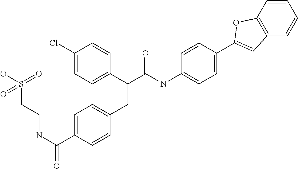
C1(Cl)=CC=C(C(C(NC2=CC=C(C3=CC4=C(C=CC=C4)O3)C=C2)=O)CC2=CC=C(C(NCCS(O)(=O)=O)=O)C=C2)C=C1
